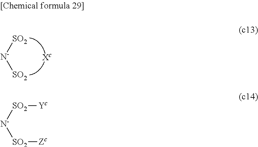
[SO2][N-][SO2].[Xc].[SO2]([N-][SO2][Zc])[Yc]
